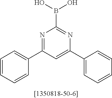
N1=C(C2=CC=CC=C2)C=C(C2=CC=CC=C2)N=C1B(O)O
